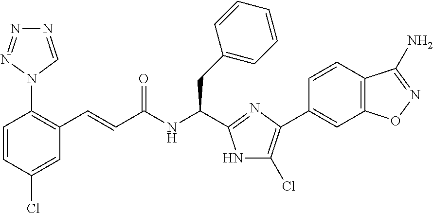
C1(Cl)=CC(C=CC(NC(CC2=CC=CC=C2)C2=NC(C3=CC4=C(C=C3)C(N)=NO4)=C(Cl)N2)=O)=C(N2C=NN=N2)C=C1
